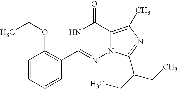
C1=CC=CC(C2=NN3C(=C(C)N=C3C(CC)CC)C(=O)N2)=C1OCC
